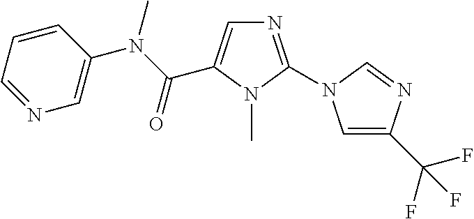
N1=CC=CC(N(C(=O)C2=CN=C(N3C=C(C(F)(F)F)N=C3)N2C)C)=C1
